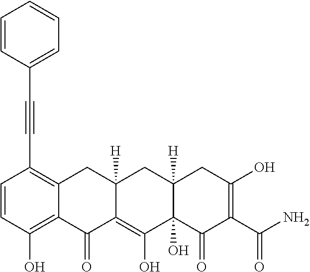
C1=CC(O)=C2C(=C1C#CC1=CC=CC=C1)CC1([H])C(=C(O)C3(O)C([H])(C1)CC(O)=C(C(N)=O)C3=O)C2=O
